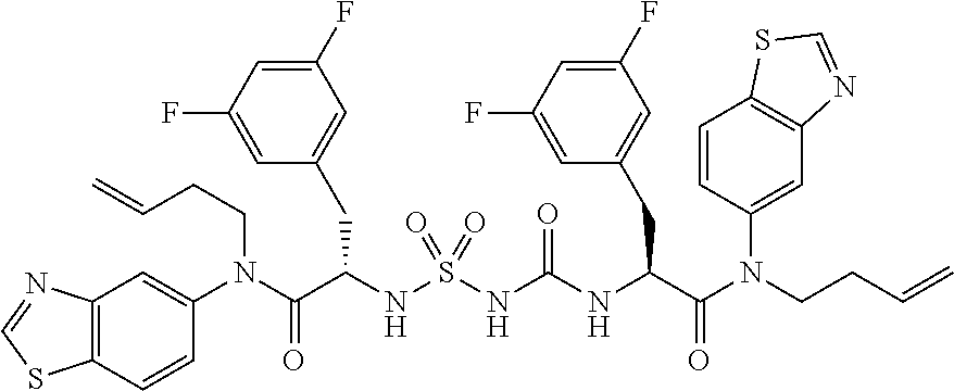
C12=C(C=CC(N(C(C(NS(=O)(NC(NC(C(N(CCC=C)C3=CC4=C(C=C3)SC=N4)=O)CC3=CC(F)=CC(F)=C3)=O)=O)CC3=CC(F)=CC(F)=C3)=O)CCC=C)=C1)SC=N2
